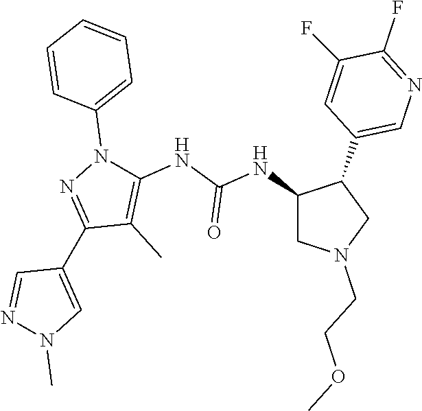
C1(NC(NC2=C(C)C(C3=CN(C)N=C3)=NN2C2=CC=CC=C2)=O)CN(CCOC)CC1C1=CN=C(F)C(F)=C1
